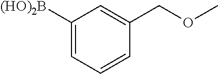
C1([(HO)2B])=CC=CC(COC)=C1
